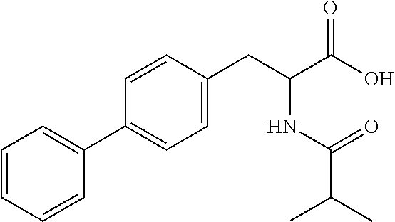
C1=CC=CC(C2=CC=C(CC(C(O)=O)NC(C(C)C)=O)C=C2)=C1
